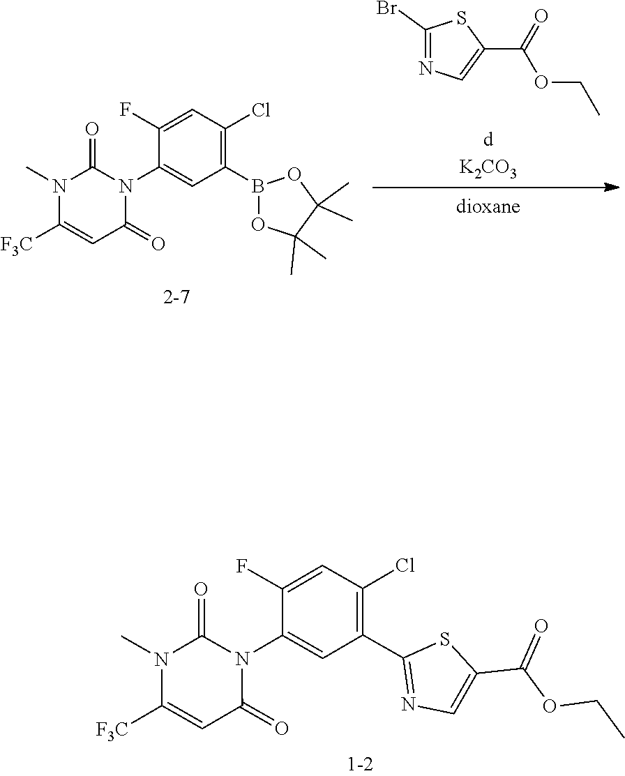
[dK2CO3].CCOC(C1=CN=C(Br)S1)=O.[dioxane].O1B(C2=C(Cl)C=C(F)C(N3C(=O)C=C([F3C])N(C)C3=O)=C2)OC(C)(C)C1(C)C.N1(C)C([F3C])=CC(=O)N(C2=CC(C3=NC=C(C(=O)OCC)S3)=C(Cl)C=C2F)C1=O
